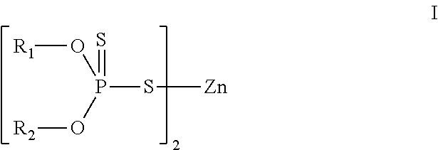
[R1]OP(O[R2])(S[Zn])=S
